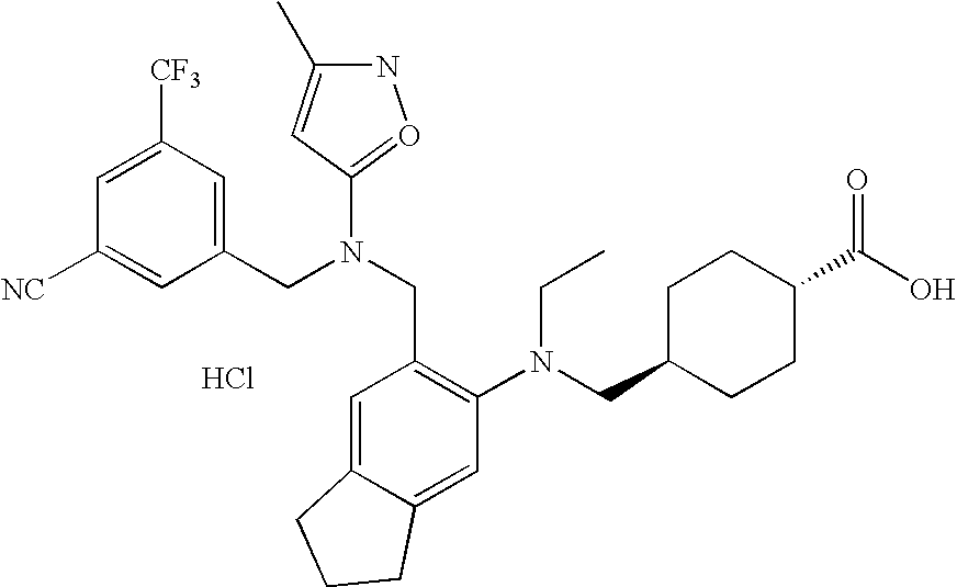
C1=C([CF3])C=C(CN(CC2=C(N(CC3CCC(C(O)=O)CC3)CC)C=C3C(=C2)CCC3)C2=ONC(C)=C2)C=C1[NC].Cl
